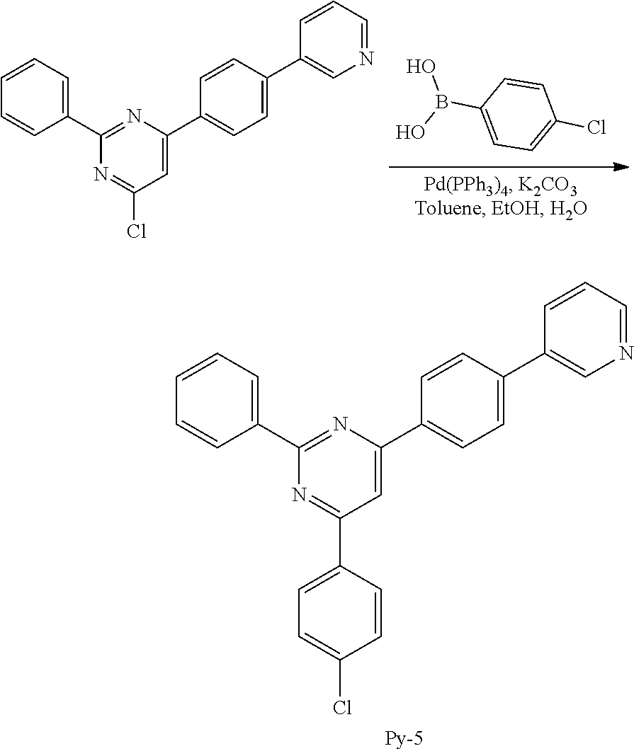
C1=CC(Cl)=CC=C1B(O)O.C1=CC(C2=NC(C3=CC=C(C4=CN=CC=C4)C=C3)=CC(Cl)=N2)=CC=C1.C1=CC(C2=NC(C3=CC=CC=C3)=NC(C3=CC=C(C4=CN=CC=C4)C=C3)=C2)=CC=C1Cl
